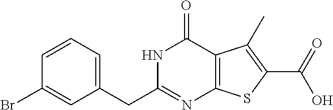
N1C(CC2=CC=CC(Br)=C2)=NC2=C(C1=O)C(C)=C(C(=O)O)S2
